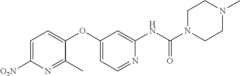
C1=C([O2N])N=C(C)C(OC2=CC=NC(NC(N3CCN(C)CC3)=O)=C2)=C1
